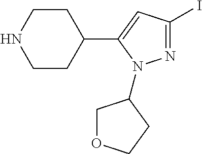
C1CNCCC1C1=CC(I)=NN1C1COCC1
